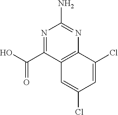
N1=C(C(O)=O)C2=C(N=C1N)C(Cl)=CC(Cl)=C2
